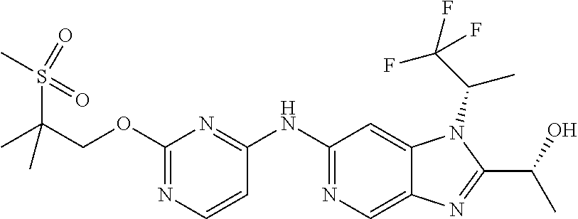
C(COC1=NC=CC(NC2=NC=C3C(=C2)N(C(C)C(F)(F)F)C(C(C)O)=N3)=N1)(C)(S(C)(=O)=O)C
